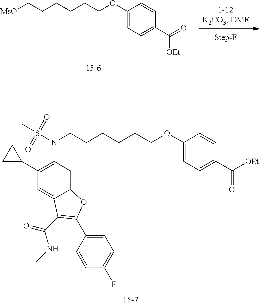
C(COC1=CC=C(C([OEt])=O)C=C1)CCCCN(S(C)(=O)=O)C1=C(C2CC2)C=C2C(=C1)OC(C1=CC=C(F)C=C1)=C2C(=O)NC.[MsO]CCCCCCOC1=CC=C(C(=O)[OEt])C=C1
